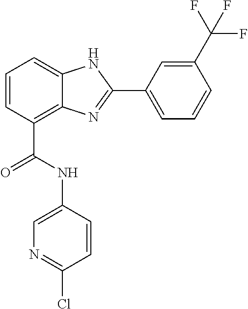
C1=CC(C(=O)NC2=CN=C(Cl)C=C2)=C2C(=C1)NC(C1=CC=CC(C(F)(F)F)=C1)=N2
